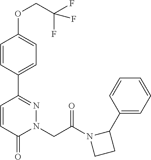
C1=CC(C2=NN(CC(N3CCC3C3=CC=CC=C3)=O)C(=O)C=C2)=CC=C1OCC(F)(F)F
